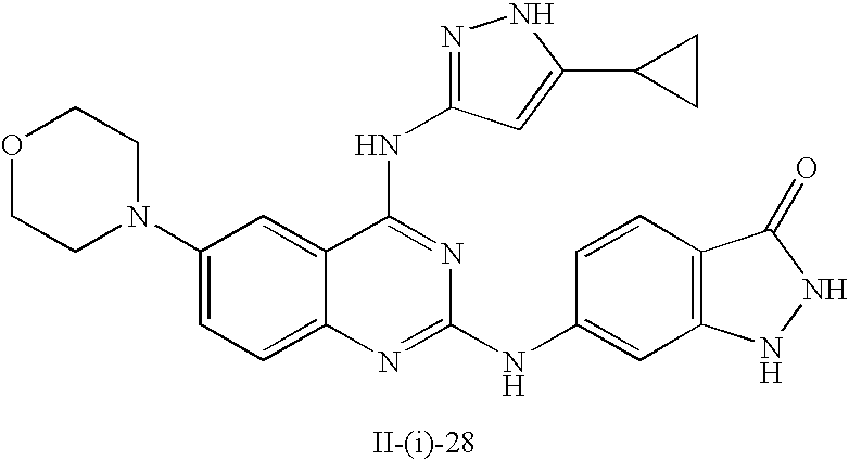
C12=CC=C(N3CCOCC3)C=C1C(NC1=NNC(C3CC3)=C1)=NC(NC1=CC3=C(C=C1)C(=O)NN3)=N2
